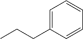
C1=C(CCC)C=CC=C1
